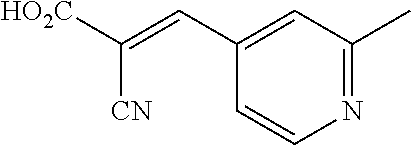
N1=C(C)C=C(C=C([HO2C])[CN])C=C1
